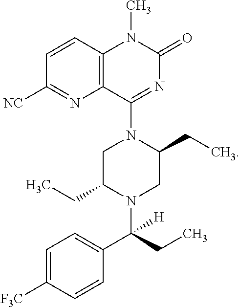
C1=CC2=C(N=C1[NC])C(N1CC(CC)N(C(CC)(C3=CC=C([F3C])C=C3)[H])CC1CC)=NC(=O)N2C
